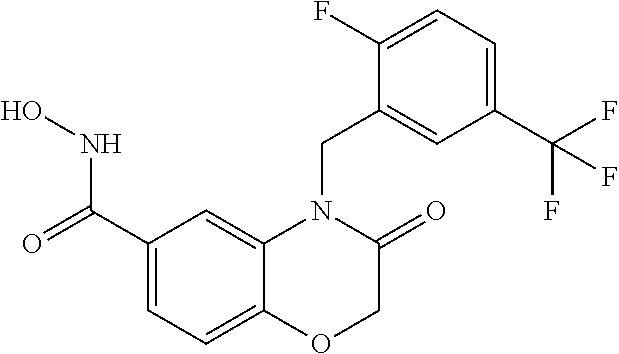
C1(C(=O)NO)=CC=C2C(=C1)N(CC1=CC(C(F)(F)F)=CC=C1F)C(=O)CO2
